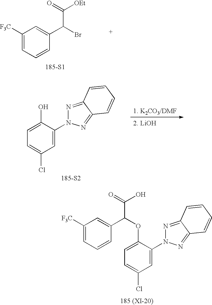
C1([F3C])=CC=CC(C(C([OEt])=O)Br)=C1.[185-S1].C1(O)=CC=C(Cl)C=C1N1N=C2C(=N1)C=CC=C2.[185-S2].C1(OC(C(=O)O)C2=CC([F3C])=CC=C2)=CC=C(Cl)C=C1N1N=C2C(=N1)C=CC=C2.[185 (XI-20)]
